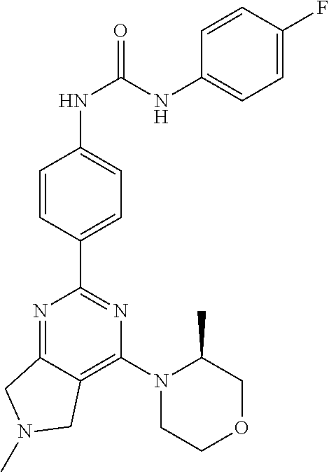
N1=C2C(=C(N3CCOCC3C)N=C1C1=CC=C(NC(=O)NC3=CC=C(F)C=C3)C=C1)CN(C)C2
